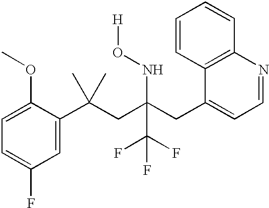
C1(C(CC(CC2=CC=NC3=C2C=CC=C3)(NO[H])C(F)(F)F)(C)C)=CC(F)=CC=C1OC
